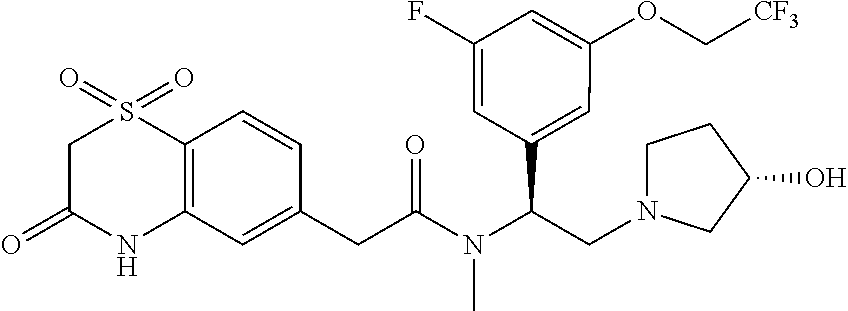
C12=C(C=C(CC(N(C(C3=CC(OC[CF3])=CC(F)=C3)CN3CCC(O)C3)C)=O)C=C1)NC(=O)CS2(=O)=O
